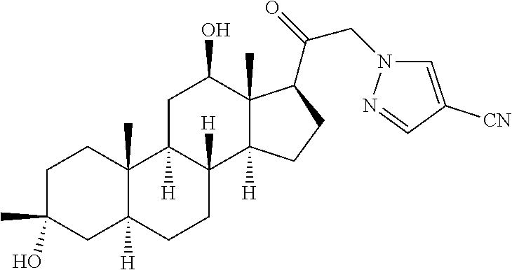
C1C(C)(O)CC2([H])C(C)(C1)C1([H])C([H])(CC2)C2([H])C(C)(C(C(CN3C=C([CN])C=N3)=O)CC2)C(O)C1
